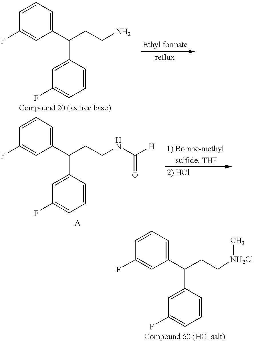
FC1=CC(C(CCN)C2=CC(F)=CC=C2)=CC=C1.FC1=CC(C(CCNC([H])=O)C2=CC(F)=CC=C2)=CC=C1.FC1=CC(C(CC[NH2Cl]C)C2=CC(F)=CC=C2)=CC=C1
